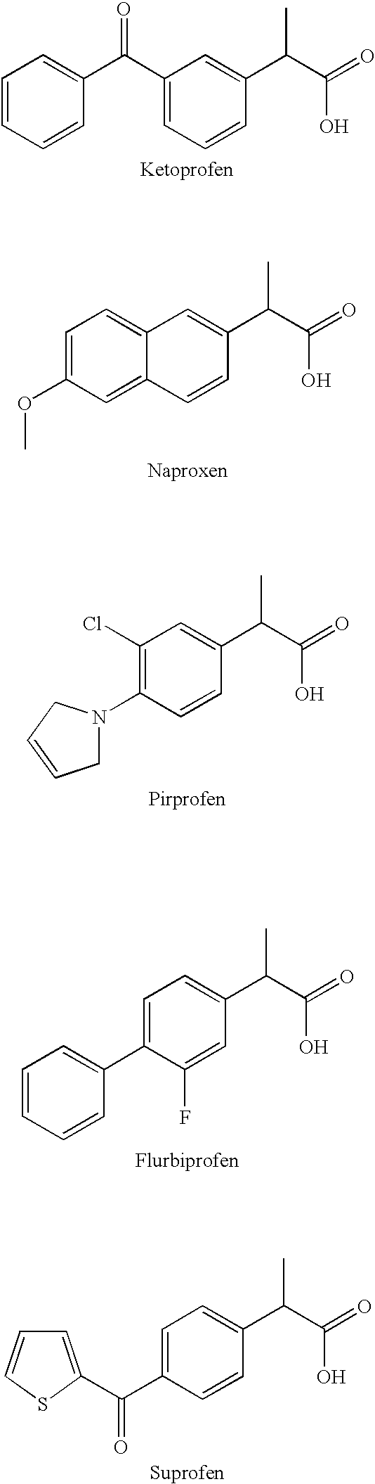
C1=CC=CC(C(C2=CC=CC(C(C(=O)O)C)=C2)=O)=C1.C1=C(OC)C=C2C(=C1)C=C(C(C(O)=O)C)C=C2.C1(Cl)=C(N2CC=CC2)C=CC(C(C(O)=O)C)=C1.C1=CC=CC(C2=CC=C(C(C)C(O)=O)C=C2F)=C1.C(C1=CC=C(C(C)C(O)=O)C=C1)(=O)C1=CC=CS1
